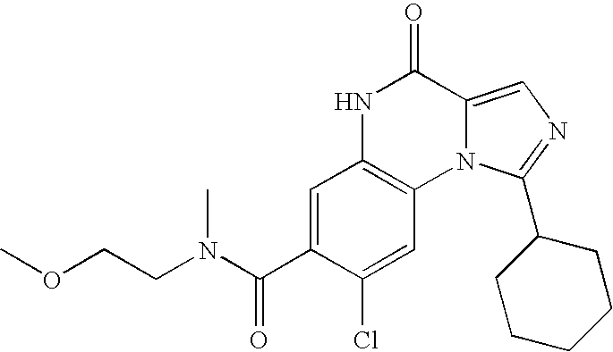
C1=C(C(N(CCOC)C)=O)C(Cl)=CC2=C1NC(=O)C1=CN=C(C3CCCCC3)N21
